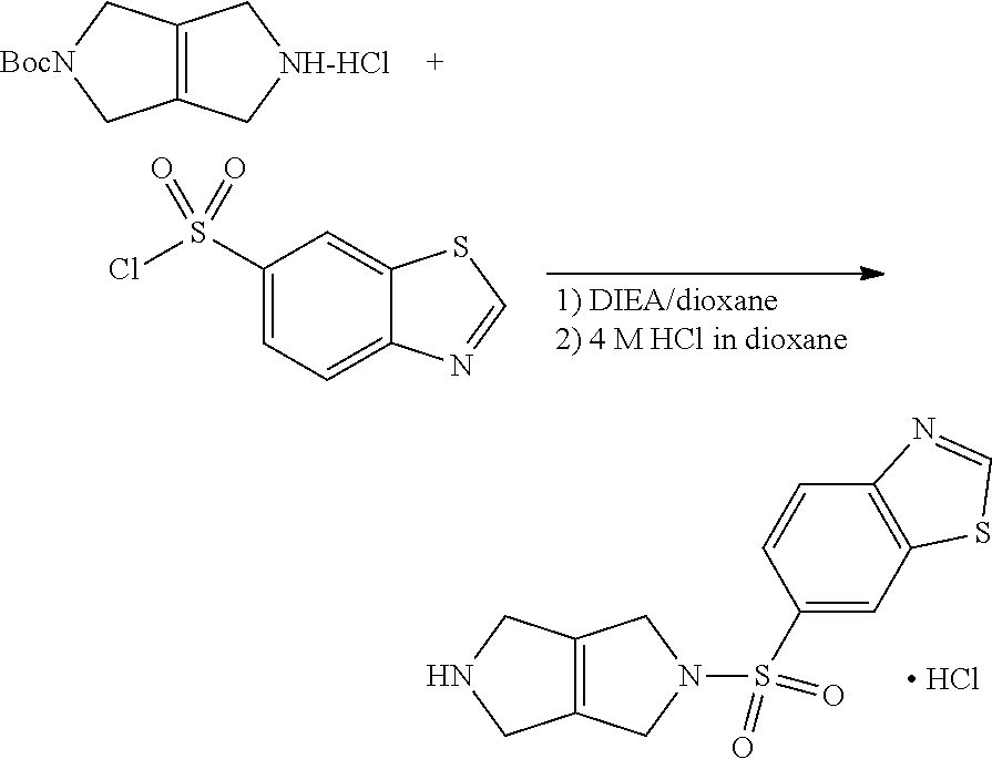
C12=C(C[BocN]C1)C[NH-HCl]C2.C12=C(CNC1)CN(S(C1=CC3=C(C=C1)N=CS3)(=O)=O)C2.[ HCl].C1(S(Cl)(=O)=O)=CC=C2C(=C1)SC=N2
